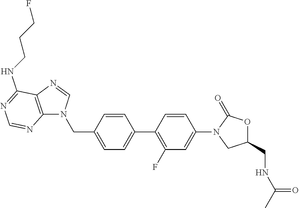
C(C1=CC=C(C2=C(F)C=C(N3CC(CNC(=O)C)OC3=O)C=C2)C=C1)N1C2=C(C(NCCCF)=NC=N2)N=C1
